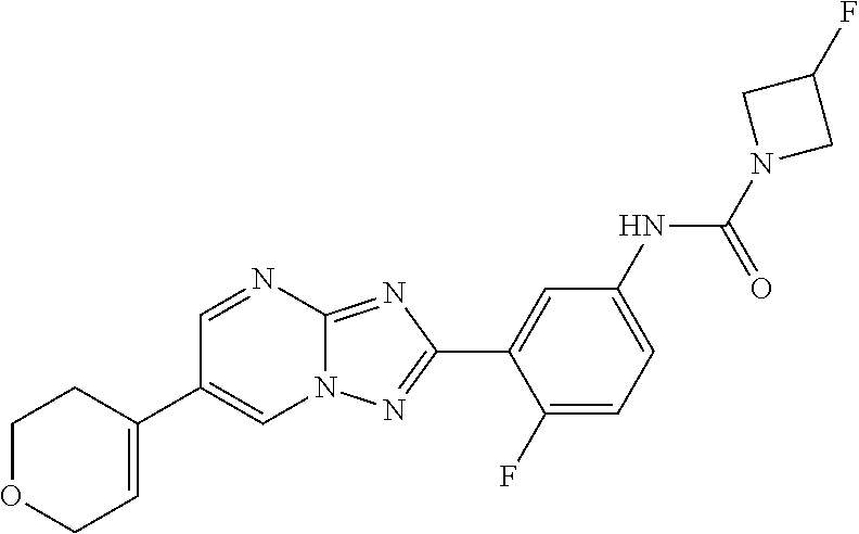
C1(F)=CC=C(NC(N2CC(F)C2)=O)C=C1C1=NN2C(=N1)N=CC(C1=CCOCC1)=C2
